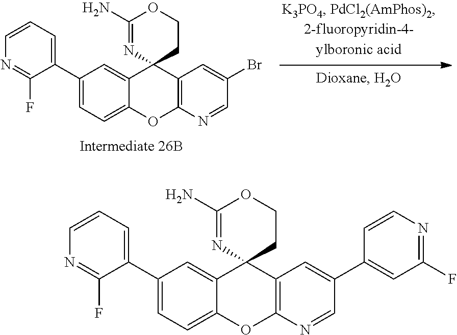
C1(C2=CC=CN=C2F)=CC=C2C(=C1)C1(C3=C(O2)N=CC(Br)=C3)CCOC(N)=N1.C1(C2=CC=CN=C2F)=CC=C2C(=C1)C1(C3=C(O2)N=CC(C2=CC(F)=NC=C2)=C3)CCOC(N)=N1
